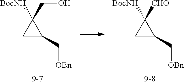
C1C(C[OBn])C1([BocNH])CO.C1C(C[OBn])C1([BocNH])[CHO]
